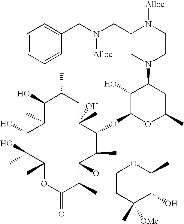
C1(O)C(C)C(O)C(O)(C)C(CC)OC(=O)C(C)C(OC2CC(C)([OMe])C(O)C(C)O2)C(C)C(OC2OC(C)CC(N(C)CCN(CCN(CC3=CC=CC=C3)[Alloc])[Alloc])C2O)C(C)(O)CC1C
